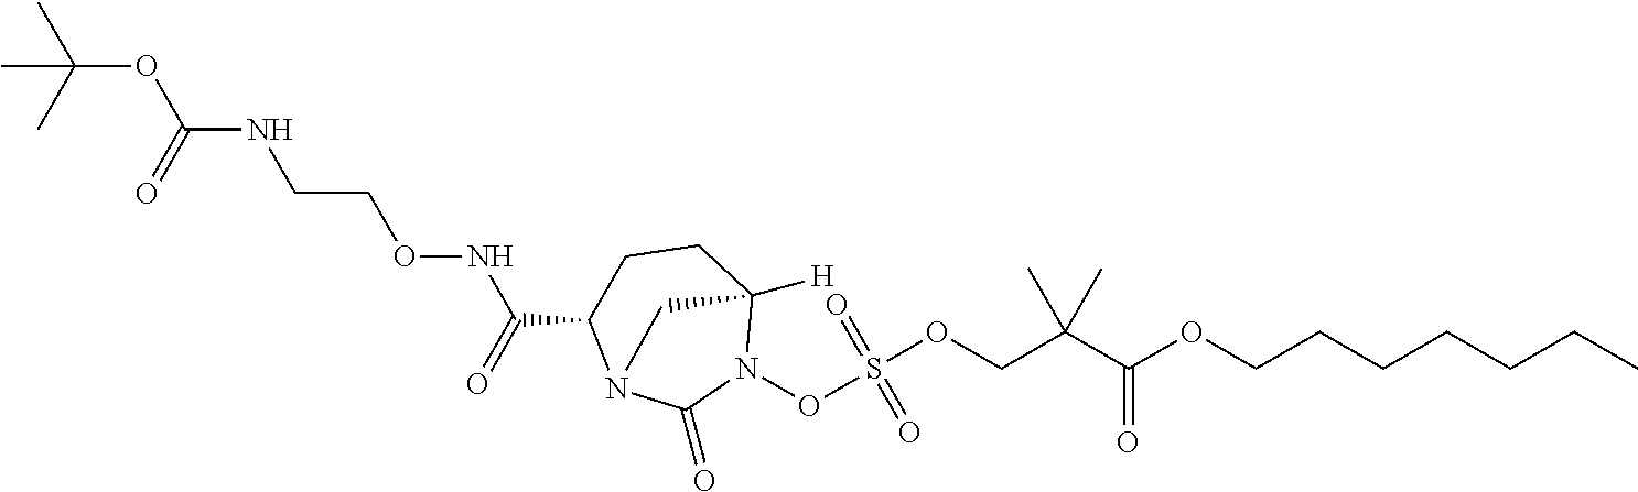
C(COC(C(COS(=O)(=O)ON1C2([H])CCC(C(NOCCNC(OC(C)(C)C)=O)=O)N(C1=O)C2)(C)C)=O)CCCCC
